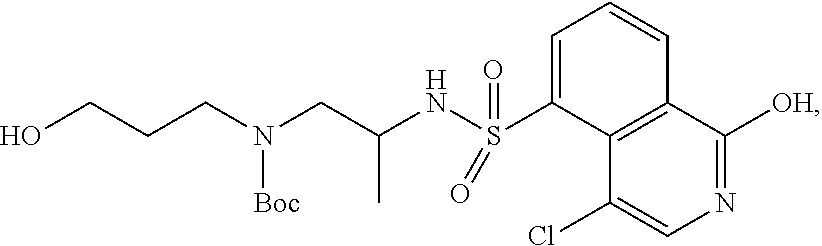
C1=C(S(NC(CN(CCCO)[Boc])C)(=O)=O)C2=C(C=C1)C([OH])=NC=C2Cl
